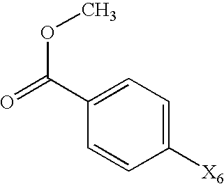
C1([X6])=CC=C(C(=O)OC)C=C1
